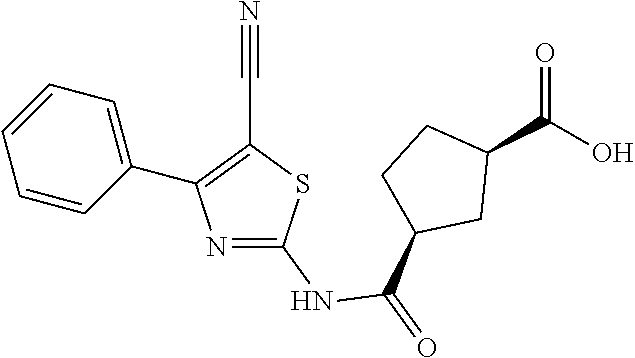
N1=C(NC(C2CC(C(=O)O)CC2)=O)SC(C#N)=C1C1=CC=CC=C1
